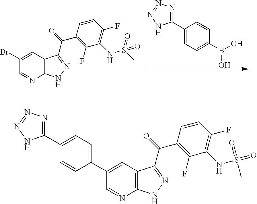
C12=C(NN=C1C(=O)C1=C(F)C(NS(C)(=O)=O)=C(F)C=C1)N=CC(Br)=C2.C1(C2=NN=NN2)=CC=C(B(O)O)C=C1.C12=C(NN=C1C(=O)C1=C(F)C(NS(C)(=O)=O)=C(F)C=C1)N=CC(C1=CC=C(C3=NN=NN3)C=C1)=C2
